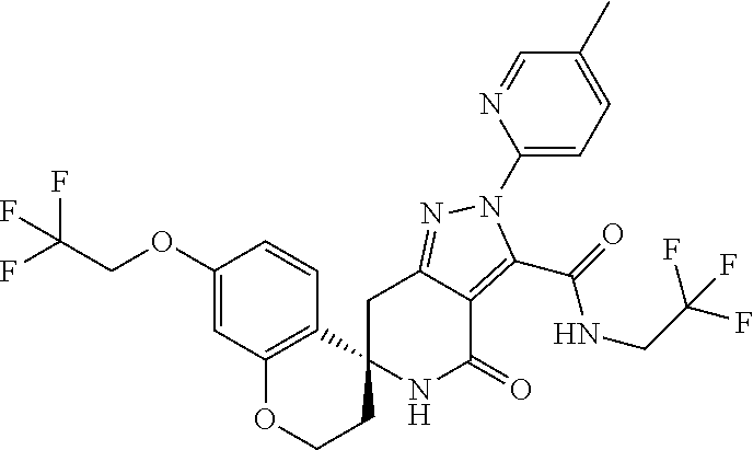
C1C2=NN(C3=CC=C(C)C=N3)C(C(=O)NCC(F)(F)F)=C2C(=O)NC12CCOC1=C2C=CC(OCC(F)(F)F)=C1
